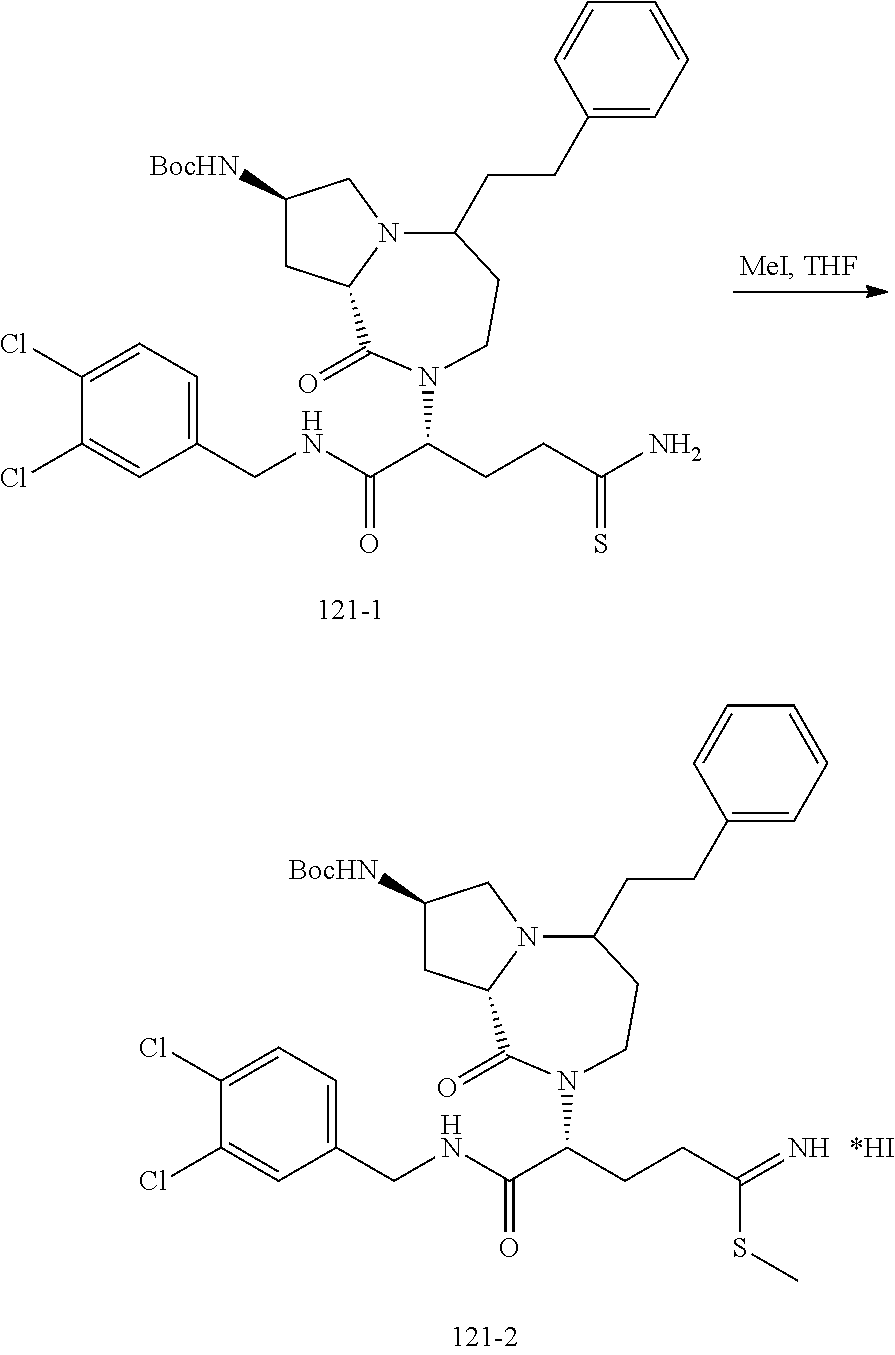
C1(Cl)=CC=C(CNC(C(CCC(N)=S)N2C(=O)C3CC([BocHN])CN3C(CCC3=CC=CC=C3)CC2)=O)C=C1Cl.C1(Cl)=CC=C(CNC(C(CCC(=N)SC)N2C(=O)C3CC([BocHN])CN3C(CCC3=CC=CC=C3)CC2)=O)C=C1Cl
